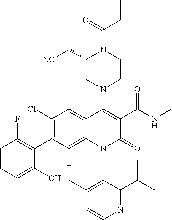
C1=CN=C(C(C)C)C(N2C(=O)C(C(NC)=O)=C(N3CC(C[NC])N(C(=O)C=C)CC3)C3=CC(Cl)=C(C4=C(F)C=CC=C4O)C(F)=C23)=C1C
